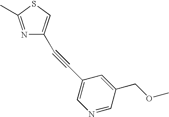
N1=C(C)SC=C1C#CC1=CN=CC(COC)=C1
